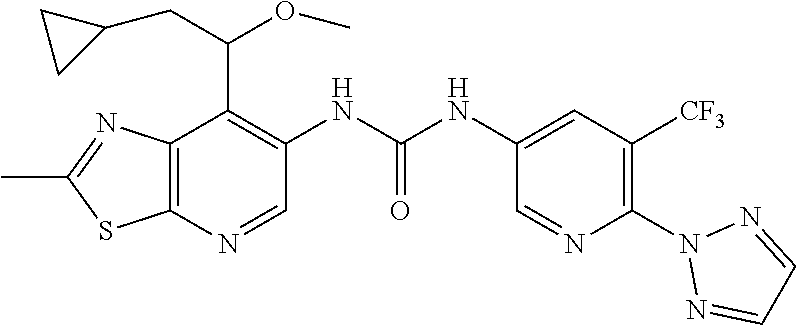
N1(C2=C([CF3])C=C(NC(NC3=C(C(CC4CC4)OC)C4=C(SC(C)=N4)N=C3)=O)C=N2)N=CC=N1
